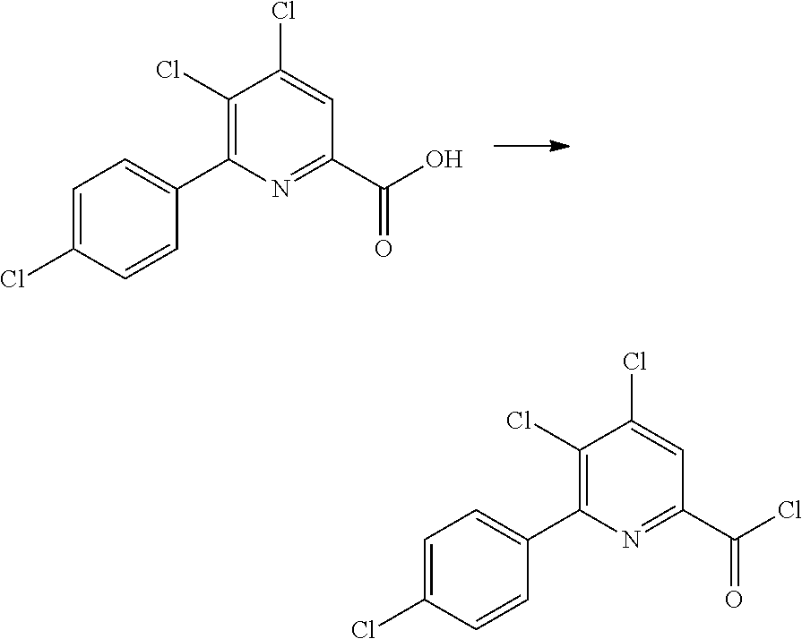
N1=C(C(Cl)=O)C=C(Cl)C(Cl)=C1C1=CC=C(Cl)C=C1.N1=C(C(O)=O)C=C(Cl)C(Cl)=C1C1=CC=C(Cl)C=C1
